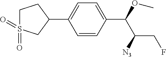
C1=CC(C(OC)C([N3])CF)=CC=C1C1CCS(=O)(=O)C1
